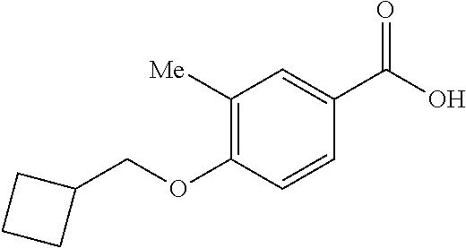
C1([Me])=C(OCC2CCC2)C=CC(C(O)=O)=C1
